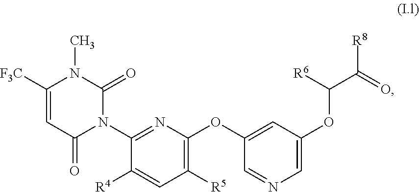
C1([R5])=C(OC2=CC(OC(C(=O)[R8])[R6])=CN=C2)N=C(N2C(=O)N(C)C([F3C])=CC2=O)C([R4])=C1
